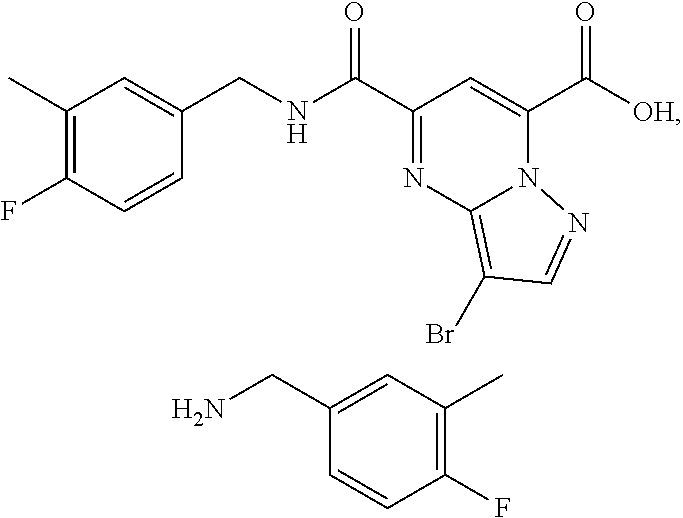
C1(C)=C(F)C=CC(CNC(C2=NC3=C(Br)C=NN3C(C([OH])=O)=C2)=O)=C1.C1(CN)=CC(C)=C(F)C=C1
